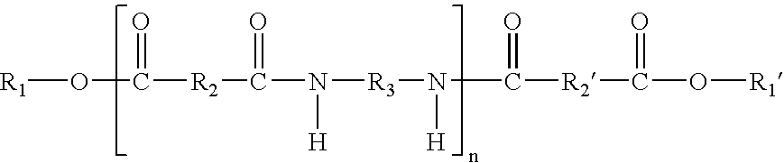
[R1]OC([R2]C(=O)N([H])[R3]N([H])C([R2]C(O[R1])=O)=O)=O
